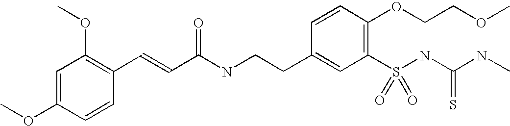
C1=C(OC)C=CC(C=CC(NCCC2=CC(S(NC(NC)=S)(=O)=O)=C(OCCOC)C=C2)=O)=C1OC
